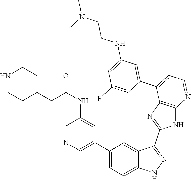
C1(C2=CC=C3C(=C2)C(C2=NC4=C(N2)N=CC=C4C2=CC(NCCN(C)C)=CC(F)=C2)=NN3)=CN=CC(NC(=O)CC2CCNCC2)=C1
